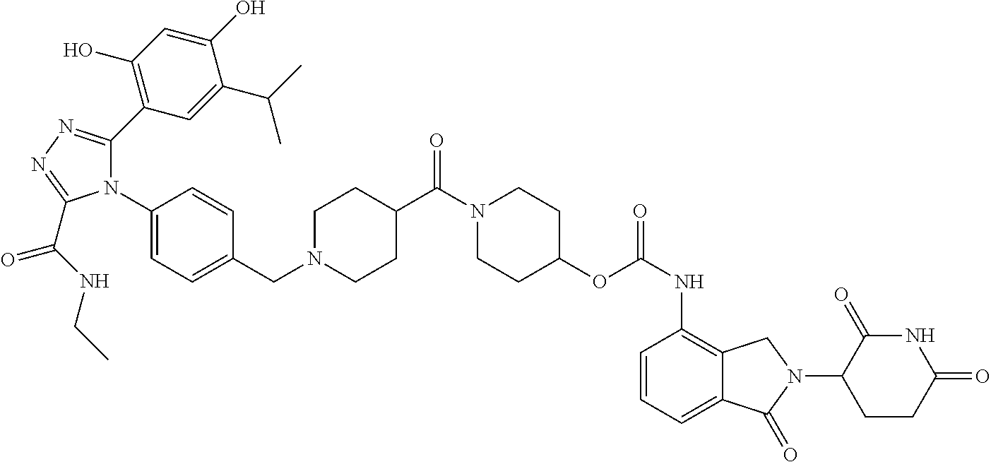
N1(C2=CC=C(CN3CCC(C(N4CCC(OC(NC5=C6C(=CC=C5)C(=O)N(C5CCC(=O)NC5=O)C6)=O)CC4)=O)CC3)C=C2)C(C2=C(O)C=C(O)C(C(C)C)=C2)=NN=C1C(NCC)=O
